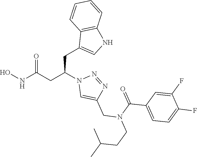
C1(CC(CC(NO)=O)N2C=C(CN(C(=O)C3=CC=C(F)C(F)=C3)CCC(C)C)N=N2)=CNC2=C1C=CC=C2
